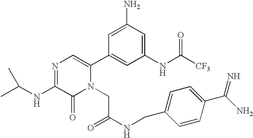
C(C)(NC1=NC=C(C2=CC(NC([CF3])=O)=CC(N)=C2)N(CC(=O)NCC2=CC=C(C(N)=N)C=C2)C1=O)C
